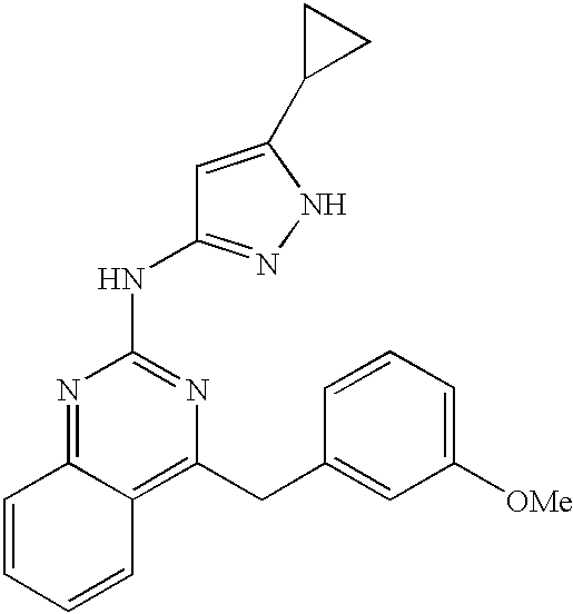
C12=NC(NC3=NNC(C4CC4)=C3)=NC(CC3=CC([OMe])=CC=C3)=C1C=CC=C2
